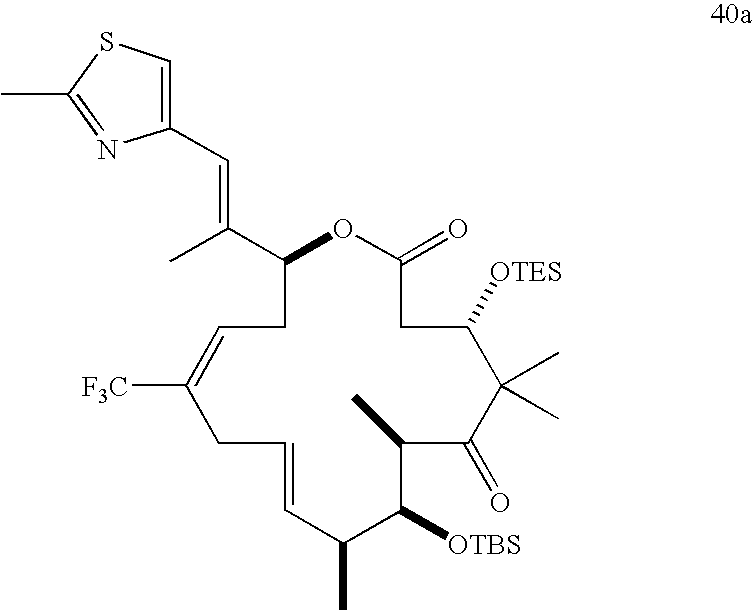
C1(C(C)=CC2=CSC(C)=N2)OC(=O)CC([OTES])C(C)(C)C(=O)C(C)C([OTBS])C(C)C=CCC([F3C])=CC1
